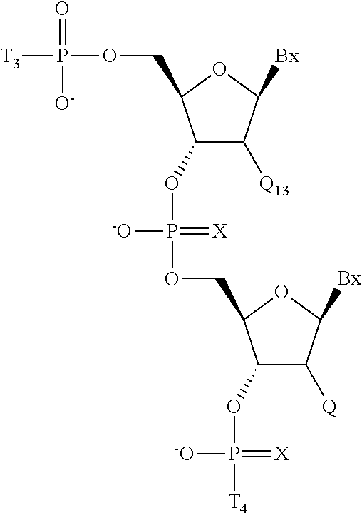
C1(OP(OCC2C(OP([T4])(=[X])[-O])C([Q])C([Bx])O2)(=[X])[-O])C([Q13])C([Bx])OC1COP([T3])(=O)[O-]
